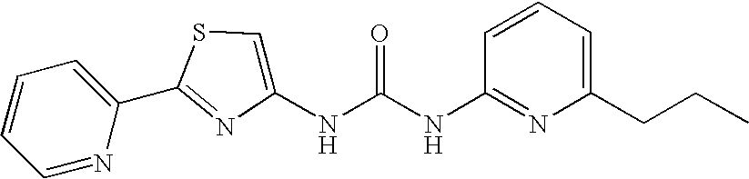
C1=NC(C2=NC(NC(NC3=NC(CCC)=CC=C3)=O)=CS2)=CC=C1
